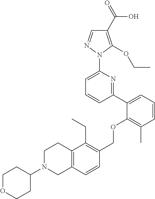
C1(C2=CC=CC(C)=C2OCC2=C(CC)C3=C(C=C2)CN(C2CCOCC2)CC3)=NC(N2N=CC(C(=O)O)=C2OCC)=CC=C1
